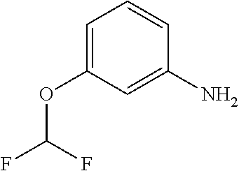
C1=C(OC(F)F)C=C(N)C=C1
